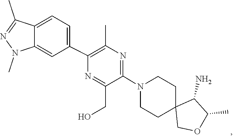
C1CN(C2=NC(C)=C(C3=CC=C4C(=C3)N(C)N=C4C)N=C2CO)CCC12COC(C)C2N
